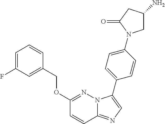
C1=C(F)C=C(COC2=NN3C(=NC=C3C3=CC=C(N4CC(N)CC4=O)C=C3)C=C2)C=C1
